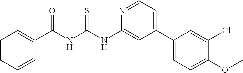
C1(NC(NC(C2=CC=CC=C2)=O)=S)=CC(C2=CC=C(OC)C(Cl)=C2)=CC=N1
